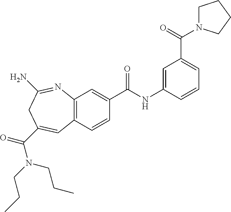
C12=C(C=CC(C(NC3=CC(C(=O)N4CCCC4)=CC=C3)=O)=C1)C=C(C(=O)N(CCC)CCC)CC(N)=N2
